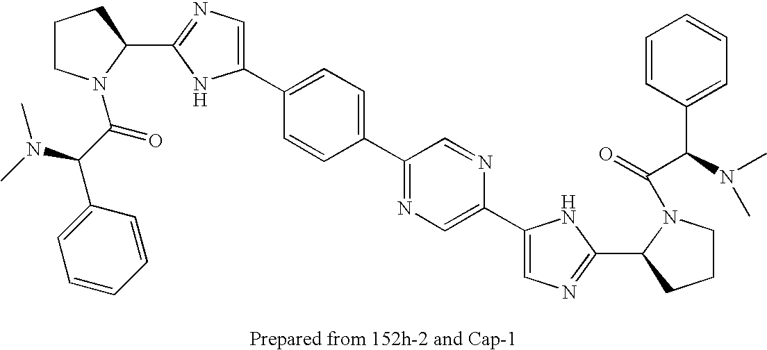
C1(C2=CC=C(C3=NC=C(C4=CN=C(C5N(C(=O)C(N(C)C)C6=CC=CC=C6)CCC5)N4)N=C3)C=C2)=CN=C(C2N(C(C(C3=CC=CC=C3)N(C)C)=O)CCC2)N1
